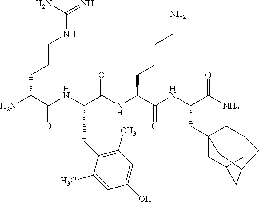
NC(C(NC(C(NC(C(NC(C(N)=O)CC12CC3CC(C1)CC(C3)C2)=O)CCCCN)=O)CC1=C(C)C=C(O)C=C1C)=O)CCCNC(=N)N
